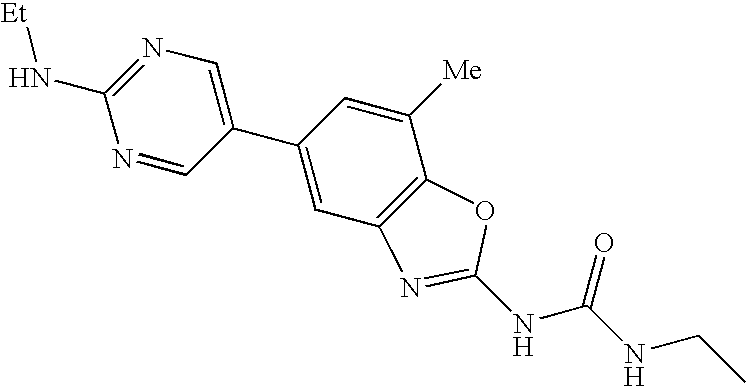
N1=C(N[Et])N=CC(C2=CC3=C(C([Me])=C2)OC(NC(NCC)=O)=N3)=C1
